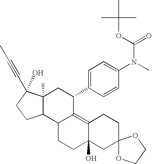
C12C(C)(C(C#CC)(O)CC1)CC(C1=CC=C(N(C)C(OC(C)(C)C)=O)C=C1)C1=C3C(O)(CCC21)CC1(CC3)OCCO1
